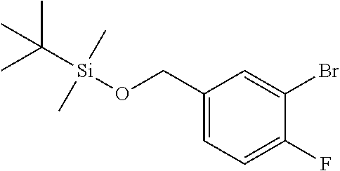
C1(CO[Si](C(C)(C)C)(C)C)=CC=C(F)C(Br)=C1
